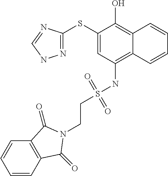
N1=C(SC2=CC(NS(CCN3C(=O)C4=C(C=CC=C4)C3=O)(=O)=O)=C3C(=C2O)C=CC=C3)N=CN1
